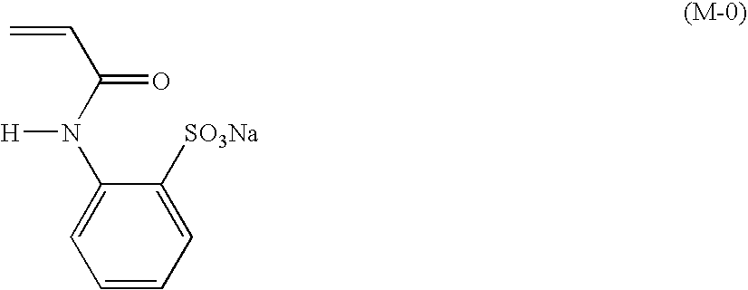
C(C(N(C1=CC=CC=C1[SO3Na])[H])=O)=C
